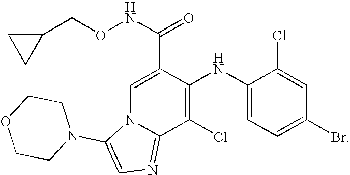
C1(Cl)=C(NC2=CC=C(Br)C=C2Cl)C(C(NOCC2CC2)=O)=CN2C1=NC=C2N1CCOCC1
